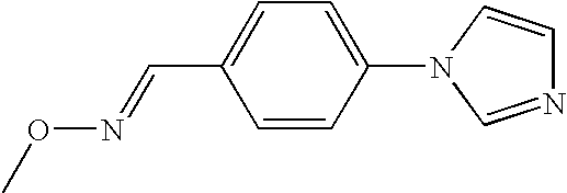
CON=CC1=CC=C(N2C=NC=C2)C=C1
